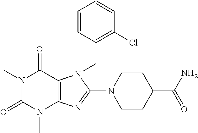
N1(C)C(=O)N(C)C2=C(C1=O)N(CC1=C(Cl)C=CC=C1)C(N1CCC(C(=O)N)CC1)=N2
